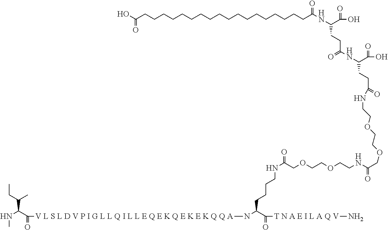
C(C(=O)[V L S L D V P I G L L Q I L L E Q E K Q E K E K Q Q A]NC(C(=O)[T N A E I L A Q V]N)CCCCNC(=O)COCCOCCNC(COCCOCCNC(CCC(C(O)=O)NC(=O)CCC(C(O)=O)NC(CCCCCCCCCCCCCCCCCCC(O)=O)=O)=O)=O)(C(C)CC)NC
